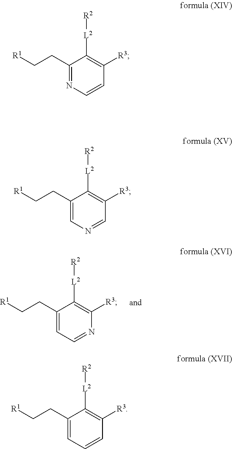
C1(CC[R1])=CC=NC([R3])=C1[L2][R2].C1(CC[R1])=NC=CC([R3])=C1[L2][R2].C1(CC[R1])=CN=CC([R3])=C1[L2][R2].C1(CC[R1])=CC=CC([R3])=C1[L2][R2]
